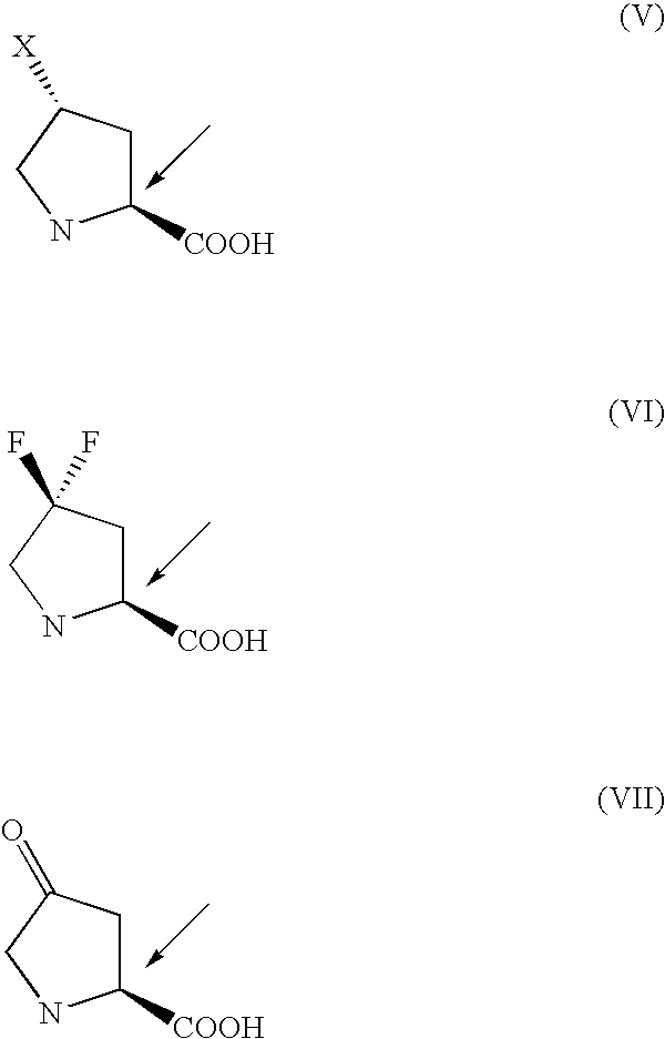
C1C([COOH])NCC1=O.C1C([COOH])NCC1[X].C1C([COOH])NCC1(F)F
